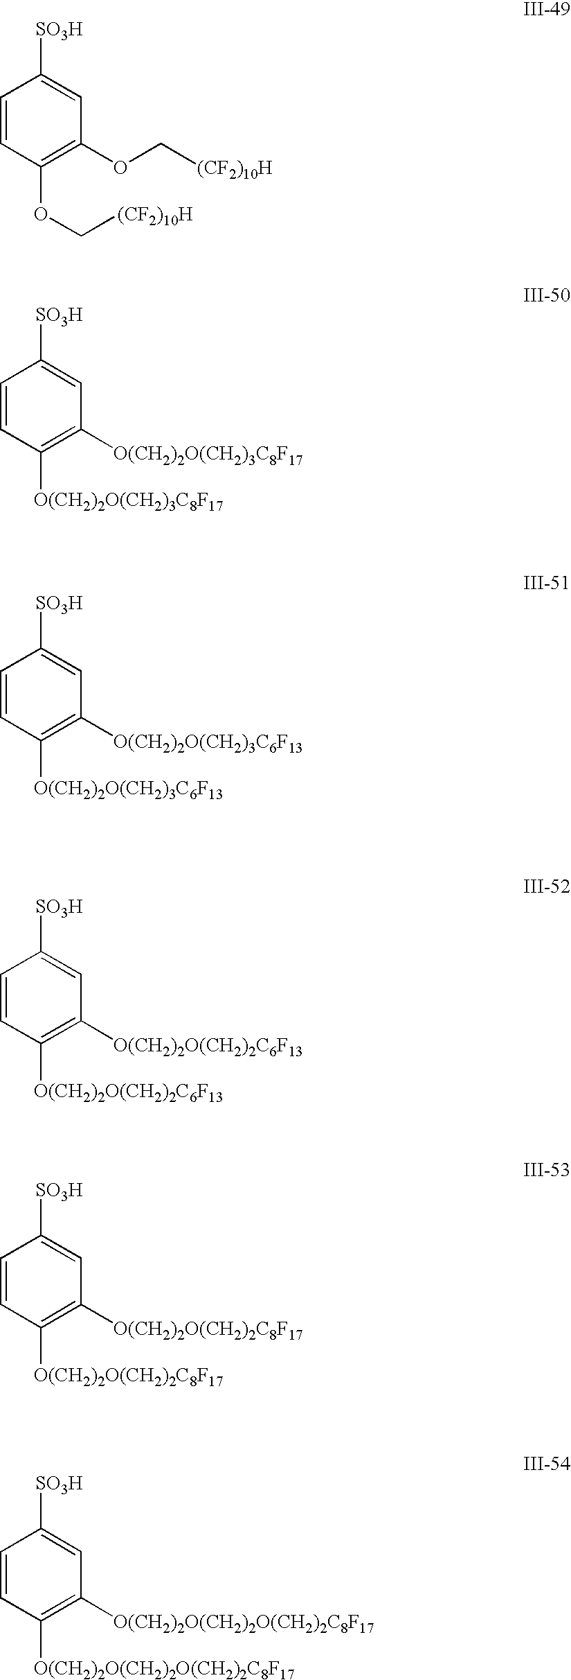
C1=CC(OC[(CF2)10H])=C(OC[(CF2)10H])C=C1[SO3H].C1=CC([O(CH2)2O(CH2)3C8F17])=C([O(CH2)2O(CH2)3C8F17])C=C1[SO3H].C1=CC([O(CH2)2O(CH2)3C6F13])=C([O(CH2)2O(CH2)3C6F13])C=C1[SO3H].C1=CC([O(CH2)2O(CH2)2C6F13])=C([O(CH2)2O(CH2)2C6F13])C=C1[SO3H].C1=CC([O(CH2)2O(CH2)2C8F17])=C([O(CH2)2O(CH2)2C8F17])C=C1[SO3H].C1=CC([O(CH2)2O(CH2)2O(CH2)2C8F17])=C([O(CH2)2O(CH2)2O(CH2)2C8F17])C=C1[SO3H]
